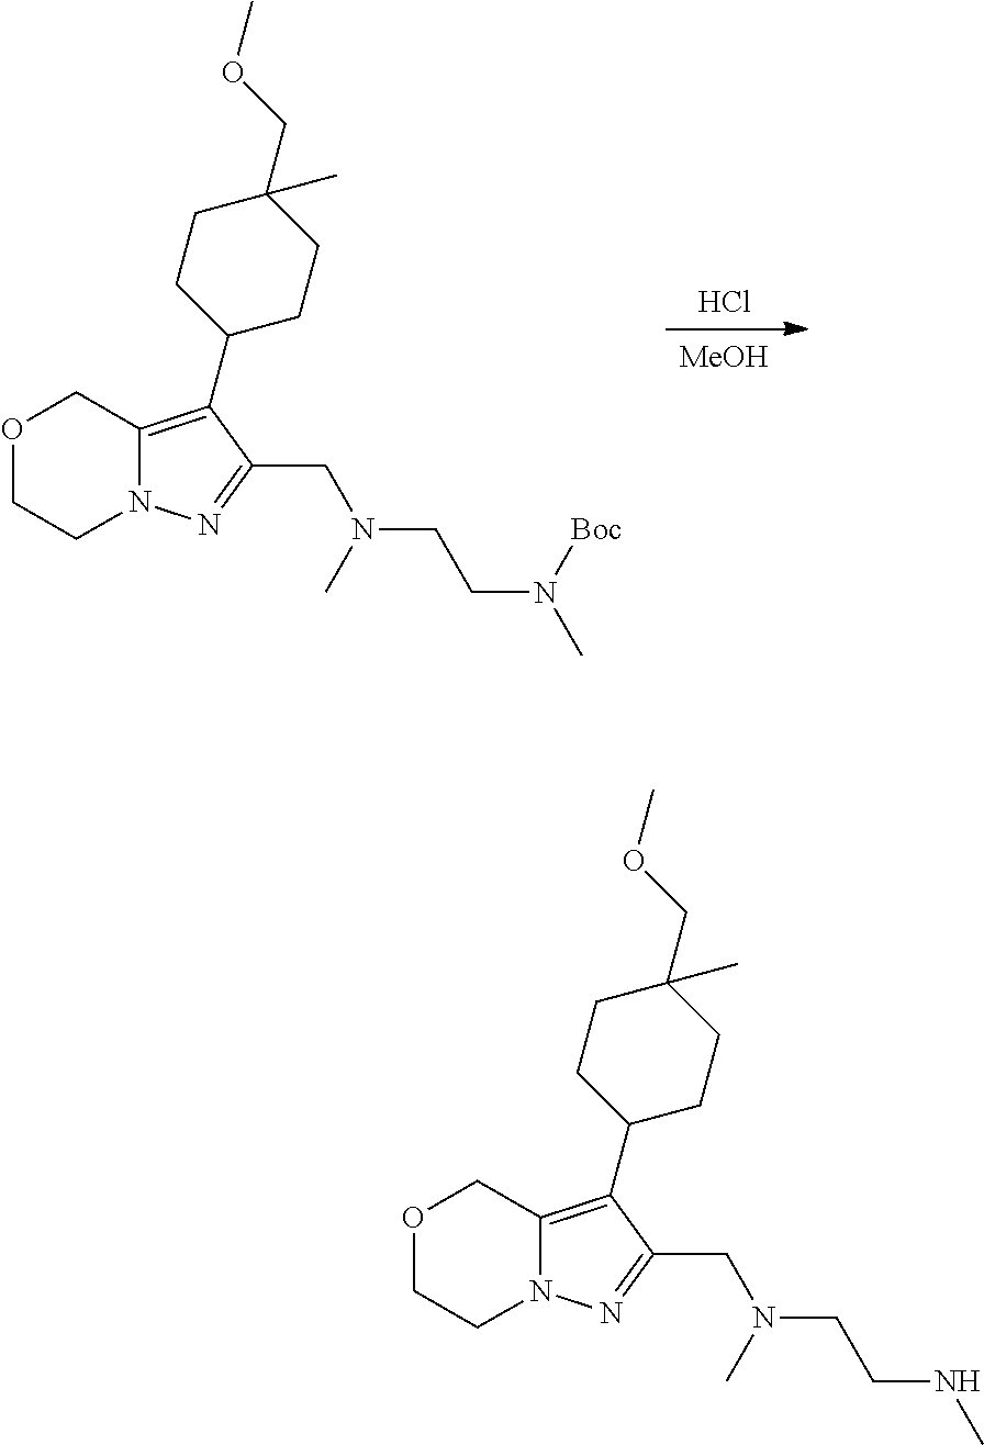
[MeOH].Cl.C12=C(C3CCC(COC)(C)CC3)C(CN(CCN(C)[Boc])C)=NN1CCOC2.C12=C(C3CCC(COC)(C)CC3)C(CN(CCNC)C)=NN1CCOC2
